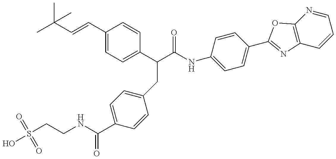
C(CNC(=O)C1=CC=C(CC(C2=CC=C(C=CC(C)(C)C)C=C2)C(=O)NC2=CC=C(C3=NC4=C(N=CC=C4)O3)C=C2)C=C1)S(O)(=O)=O
